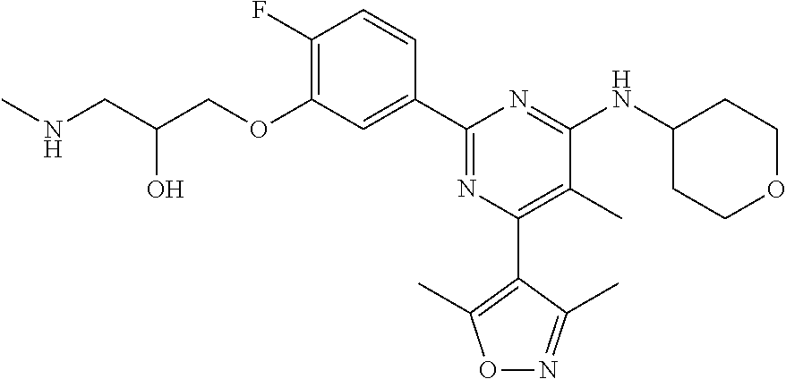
C1(F)=C(OCC(CNC)O)C=C(C2=NC(C3=C(C)ON=C3C)=C(C)C(NC3CCOCC3)=N2)C=C1
